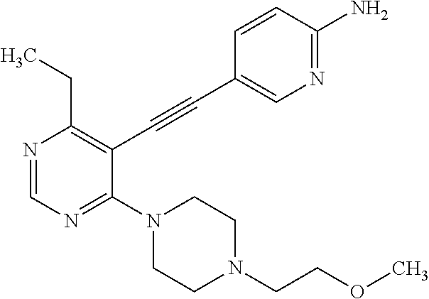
N1=CN=C(N2CCN(CCOC)CC2)C(C#CC2=CN=C(N)C=C2)=C1CC
